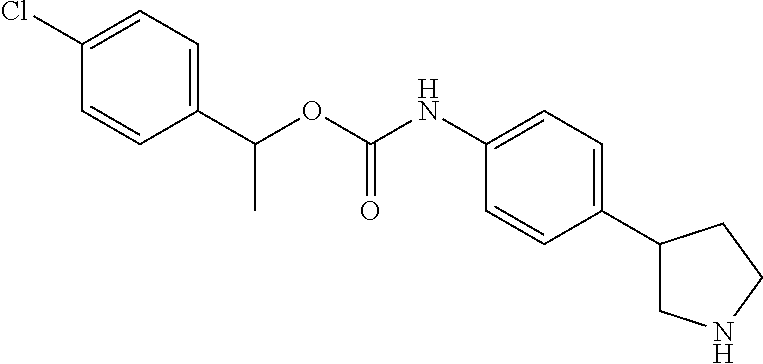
C1(Cl)=CC=C(C(OC(NC2=CC=C(C3CNCC3)C=C2)=O)C)C=C1
